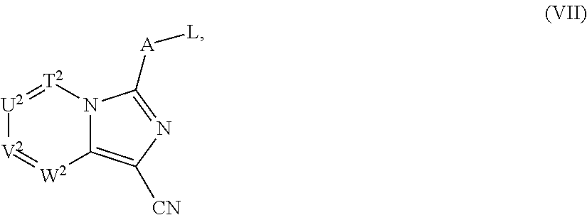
[U2]1=[T2]N2C(=C([CN])N=C2[A][L])[W2]=[V2]1
